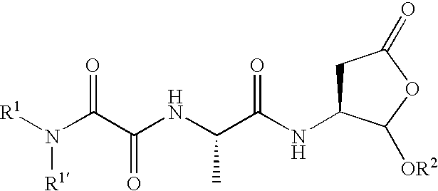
[R1]N(C(C(NC(C(NC1CC(=O)OC1[OR2])=O)C)=O)=O)[R1]
